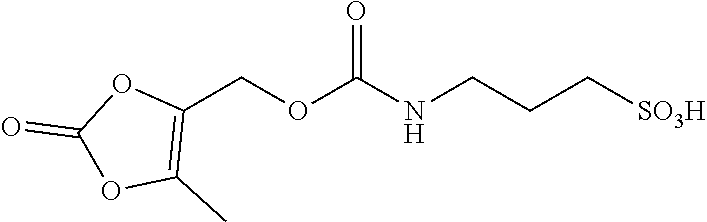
C1(COC(NCCC[SO3H])=O)=C(C)OC(=O)O1
